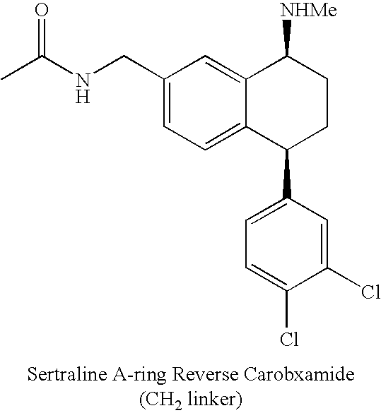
C1(CNC(C)=O)=CC=C2C(=C1)C([NHMe])CCC2C1=CC=C(Cl)C(Cl)=C1
